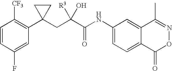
C1=CC(F)=CC(C2(CC(C(NC3=CC=C4C(=C3)C(C)=NOC4=O)=O)([R3])O)CC2)=C1[CF3]
